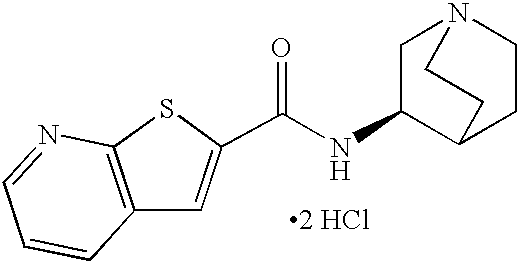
[2 HCl].C(NC1C2CCN(C1)CC2)(=O)C1=CC2=C(S1)N=CC=C2
